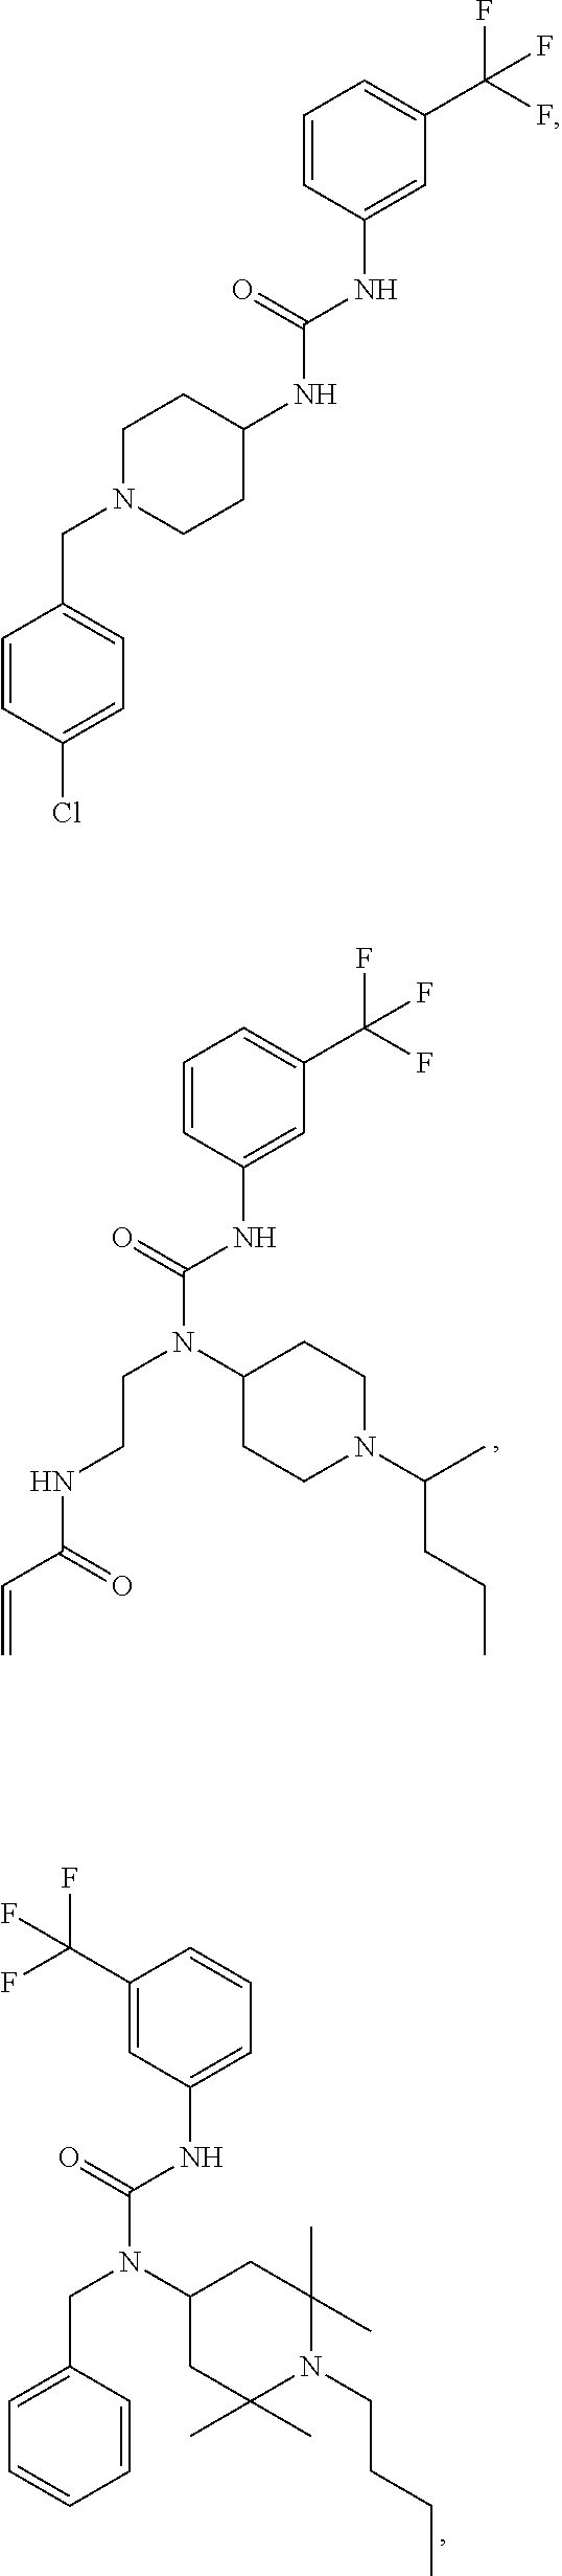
C(N(C(NC1=CC(C(F)(F)F)=CC=C1)=O)C1CCN(C(C)CCC)CC1)CNC(C=C)=O.C(N(C(NC1=CC=CC(C(F)(F)F)=C1)=O)C1CC(C)(C)N(CCCC)C(C)(C)C1)C1=CC=CC=C1.C1(NC(NC2=CC(C(F)(F)F)=CC=C2)=O)CCN(CC2=CC=C(Cl)C=C2)CC1
